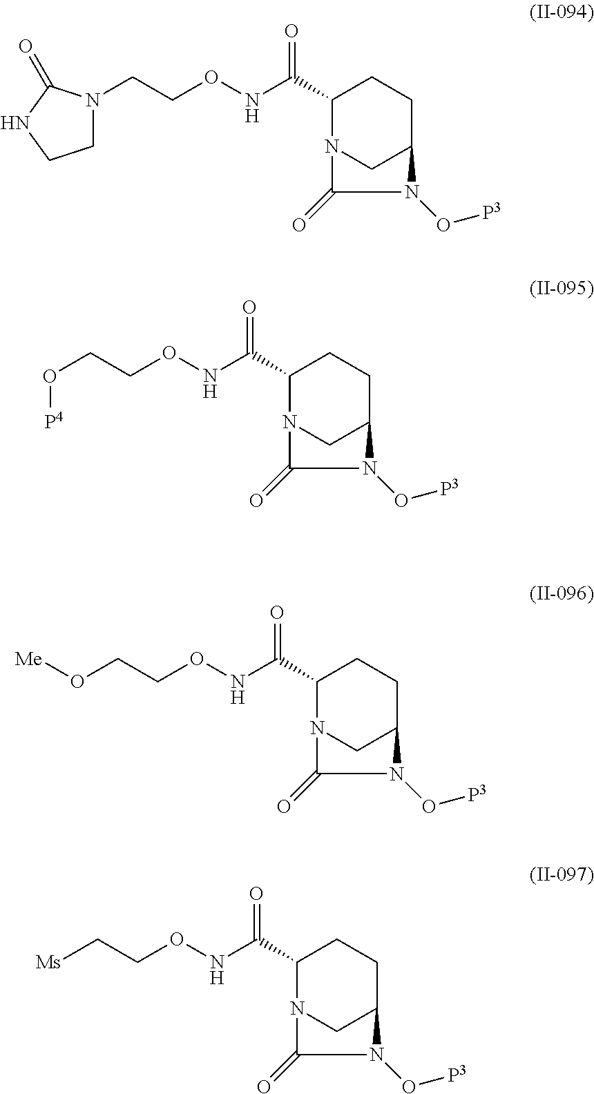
C1(C(NOCC[Ms])=O)N2CC(CC1)N(O[P3])C2=O.C1(C(NOCCO[P4])=O)N2CC(CC1)N(O[P3])C2=O.C1(C(NOCCO[Me])=O)N2CC(CC1)N(O[P3])C2=O.C1(C(NOCCN2CCNC2=O)=O)N2CC(CC1)N(O[P3])C2=O
